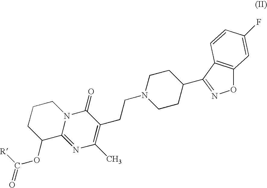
O1C2=C(C(C3CCN(CCC4=C(C)N=C5N(C4=O)CCCC5OC([R])=O)CC3)=N1)C=CC(F)=C2
